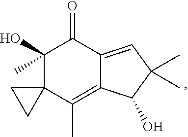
C1(O)(C)C(=O)C2=CC(C)(C)C(O)C2=C(C)C12CC2
